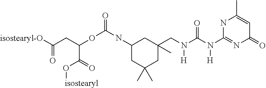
[isostearyl-O]C(CC(OC(=O)NC1CC(C)(C)CC(CN(C(N(C2=NC(=O)C=C(C)N2)[H])=O)[H])(C)C1)C(=O)O[isostearyl])=O
